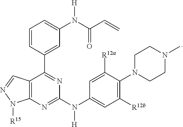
C12=C(N=C(N(C3=CC([R12b])=C(N4CCN(C)CC4)C([R12a])=C3)[H])N=C1C1=CC(N([H])C(C=C)=O)=CC=C1)N([R15])N=C2
